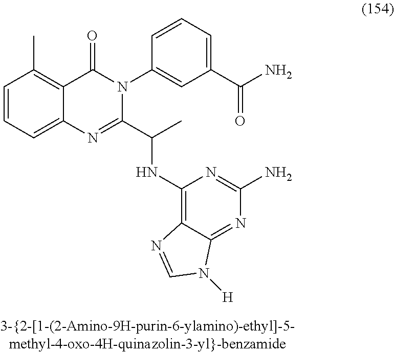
C1=CC=C2C(=C1C)C(=O)N(C1=CC(C(=O)N)=CC=C1)C(C(C)NC1=C3C(=NC(N)=N1)N([H])C=N3)=N2
